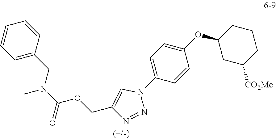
C1(OC2CC([CO2Me])CCC2)=CC=C(N2C=C(COC(N(C)CC3=CC=CC=C3)=O)N=N2)C=C1
